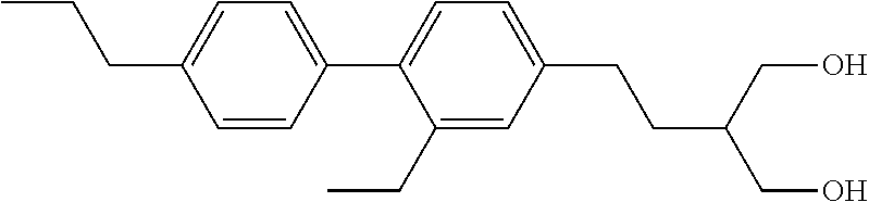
C1=CC(CCC)=CC=C1C1=CC=C(CCC(CO)CO)C=C1CC
